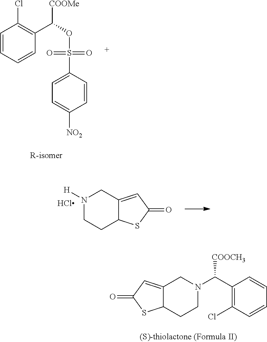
C1=CC(S(OC([COOMe])C2=C(Cl)C=CC=C2)(=O)=O)=CC=C1[NO2].N1([H])CCC2C(=CC(=O)S2)C1.C12=CC(=O)SC1CCN(C(C1=C(Cl)C=CC=C1)[COOCH3])C2
